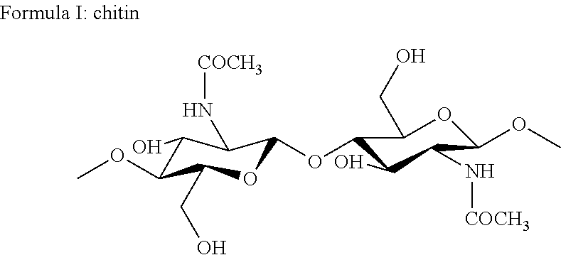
C1(O)C(OC)C(CO)OC(OC2C(O)C(N[COCH3])C(OC)OC2CO)C1N[COCH3]
